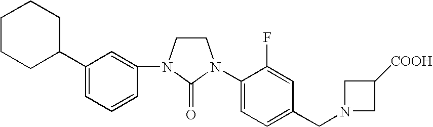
C1(N2CCN(C3=CC(C4CCCCC4)=CC=C3)C2=O)=CC=C(CN2CC([COOH])C2)C=C1F
